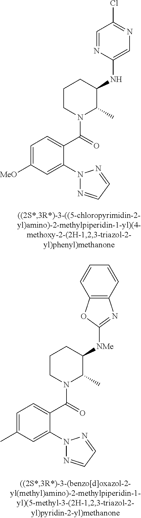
C1=NC(NC2CCCN(C(C3=CC=C([MeO])C=C3N3N=CC=N3)=O)C2C)=CN=C1Cl.C1([NMe]C2CCCN(C(C3=CC=C(C)C=C3N3N=CC=N3)=O)C2C)=NC2=C(O1)C=CC=C2
